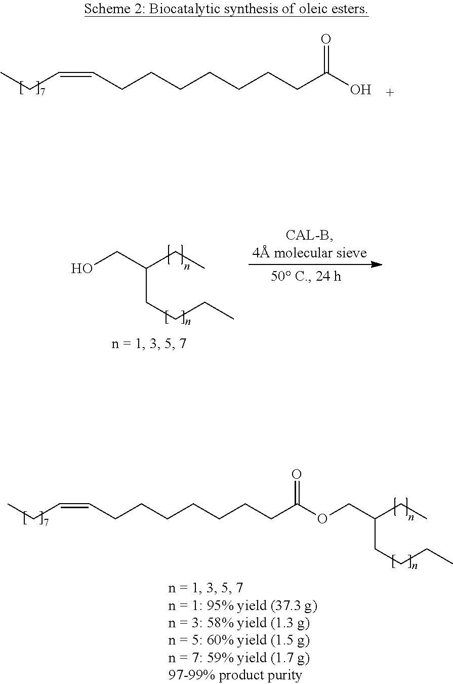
CCC=CCCCCCCCC(O)=O.OCC(CC)CCCC.CCC=CCCCCCCCC(OCC(CC)CCCC)=O
